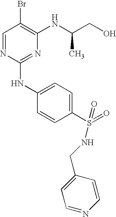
C1=NC(NC2=CC=C(S(=O)(NCC3=CC=NC=C3)=O)C=C2)=NC(NC(CO)C)=C1Br
